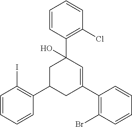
C1=CC(I)=C(C2CC(C3=C(Br)C=CC=C3)=CC(C3=C(Cl)C=CC=C3)(O)C2)C=C1
